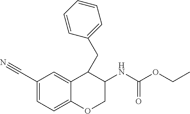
C(C1=CC=C2C(=C1)C(CC1=CC=CC=C1)C(NC(OCC)=O)CO2)#N
